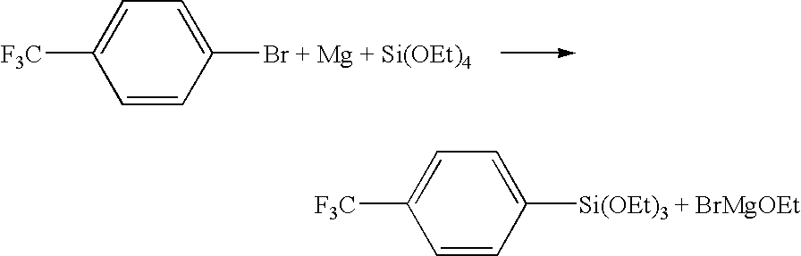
C1=CC([Br + Mg + Si(OEt)4])=CC=C1[F3C].C1=CC([Si(OEt)3 + BrMgOEt])=CC=C1[F3C]
